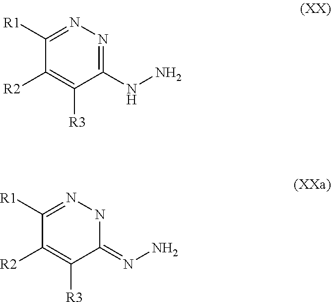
C1([R2])=C([R3])C(NN)=NN=C1[R1].C1([R2])=C([R3])C(=NN)NN=C1[R1]
